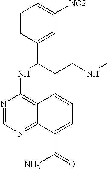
N(C1=C2C(=NC=N1)C(C(=O)N)=CC=C2)C(C1=CC([NO2])=CC=C1)CCNC
